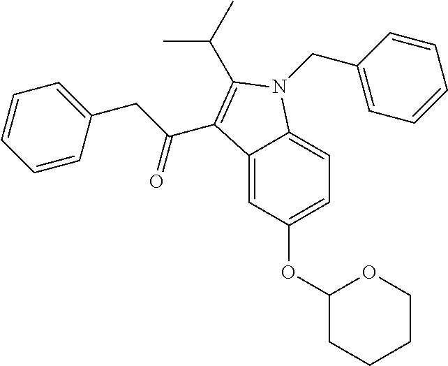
C12=CC(OC3CCCCO3)=CC=C1N(CC1=CC=CC=C1)C(C(C)C)=C2C(CC1=CC=CC=C1)=O
